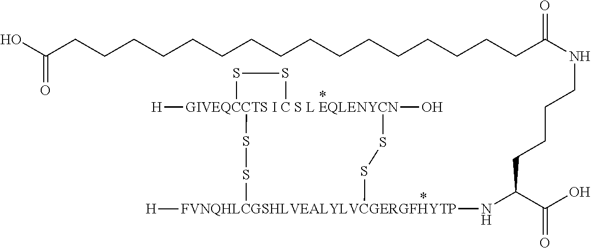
[GIVEQCCTS I C S L EQLENYCN]12([H])(O)(SS[FVNQHLCGSHLVEALYLVCGERGFHYTP](NC(C(O)=O)CCCCNC(CCCCCCCCCCCCCCCCC(O)=O)=O)([H])SS1)SS2
